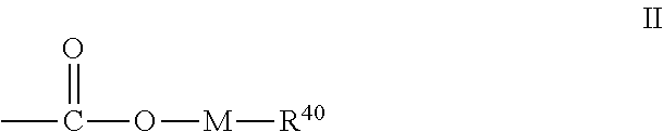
CC(O[M][R40])=O
